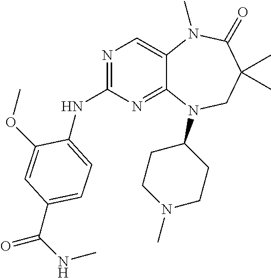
N1=C(NC2=CC=C(C(NC)=O)C=C2OC)N=C2C(=C1)N(C)C(=O)C(C)(C)CN2C1CCN(C)CC1
